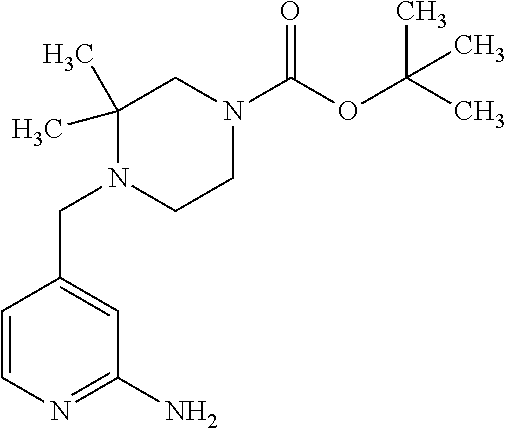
C(N1C(C)(C)CN(C(OC(C)(C)C)=O)CC1)C1=CC(N)=NC=C1
